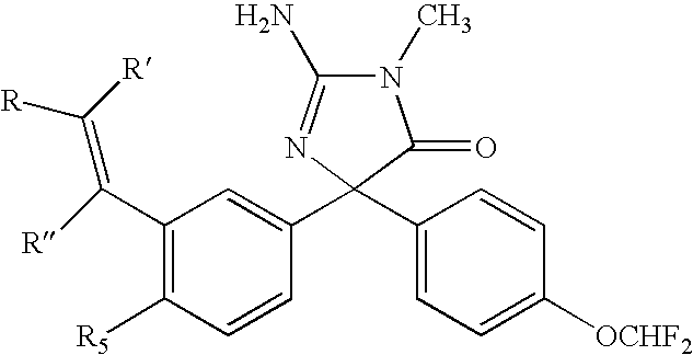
C1(C([R])=C([R])[R])=C([R5])C=CC(C2(C3=CC=C([OCHF2])C=C3)N=C(N)N(C)C2=O)=C1
